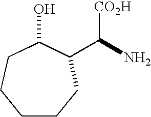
C1CCC(C(N)[CO2H])C(O)CC1
